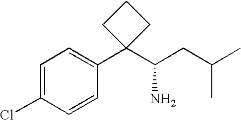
C1=C(Cl)C=CC(C2(C(CC(C)C)N)CCC2)=C1
